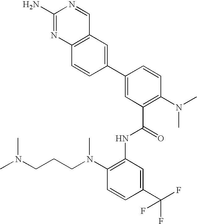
C1(N)=NC2=C(C=N1)C=C(C1=CC(C(=O)NC3=C(N(CCCN(C)C)C)C=CC(C(F)(F)F)=C3)=C(N(C)C)C=C1)C=C2
